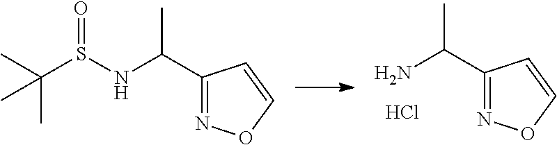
C(C1=NOC=C1)(C)N.Cl.C(C1=NOC=C1)(C)NS(C(C)(C)C)=O
